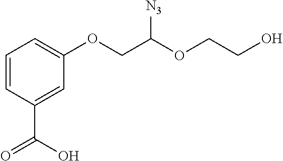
C1=CC(C(O)=O)=CC(OCC(OCCO)[N3])=C1
